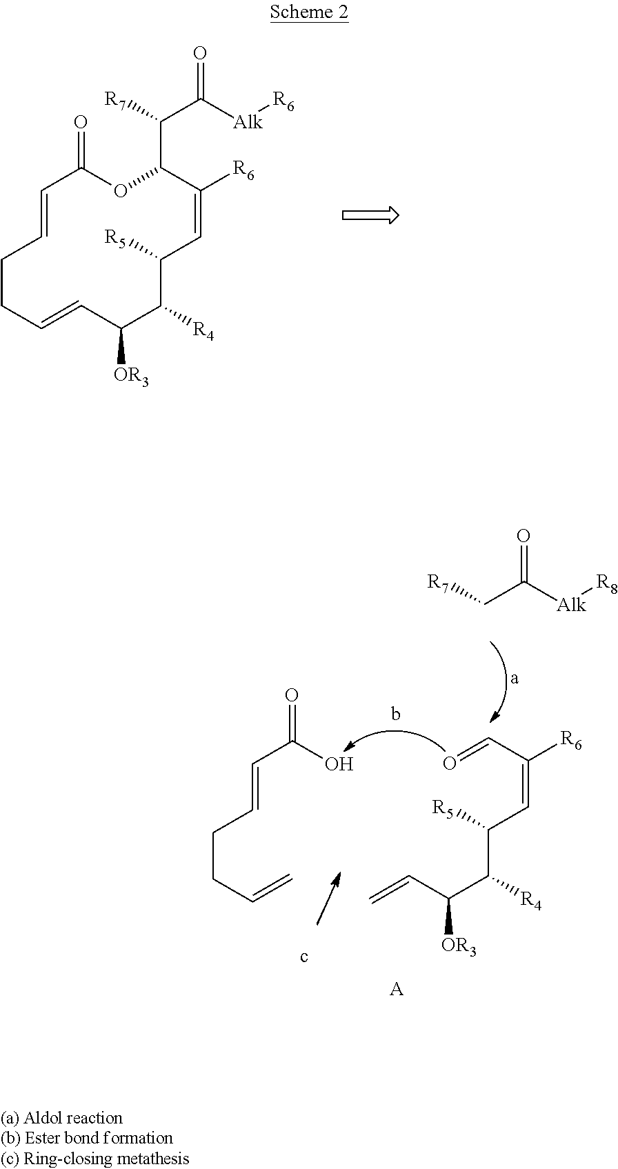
C1CC=CC([OR3])C([R4])C([R5])C=C([R6])C(C(C([Alk][R6])=O)[R7])OC(=O)C=C1.C(CC=C)C=CC(=O)O.C(C(C(C([R5])C=C(C=O)[R6])[R4])[OR3])=C.[A].[Alk](C(C[R7])=O)[R8]
